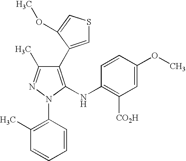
C1(C2=CSC=C2OC)=C(NC2=C([CO2H])C=C(OC)C=C2)N(C2=C(C)C=CC=C2)N=C1C
